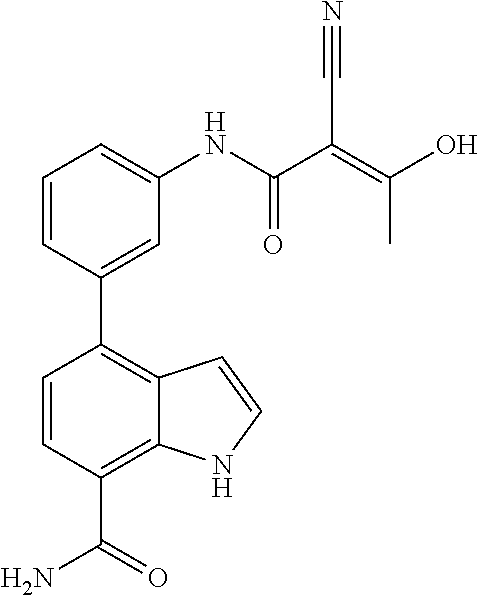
C1=CC(C(N)=O)=C2C(=C1C1=CC(NC(C(=C(O)C)C#N)=O)=CC=C1)C=CN2
